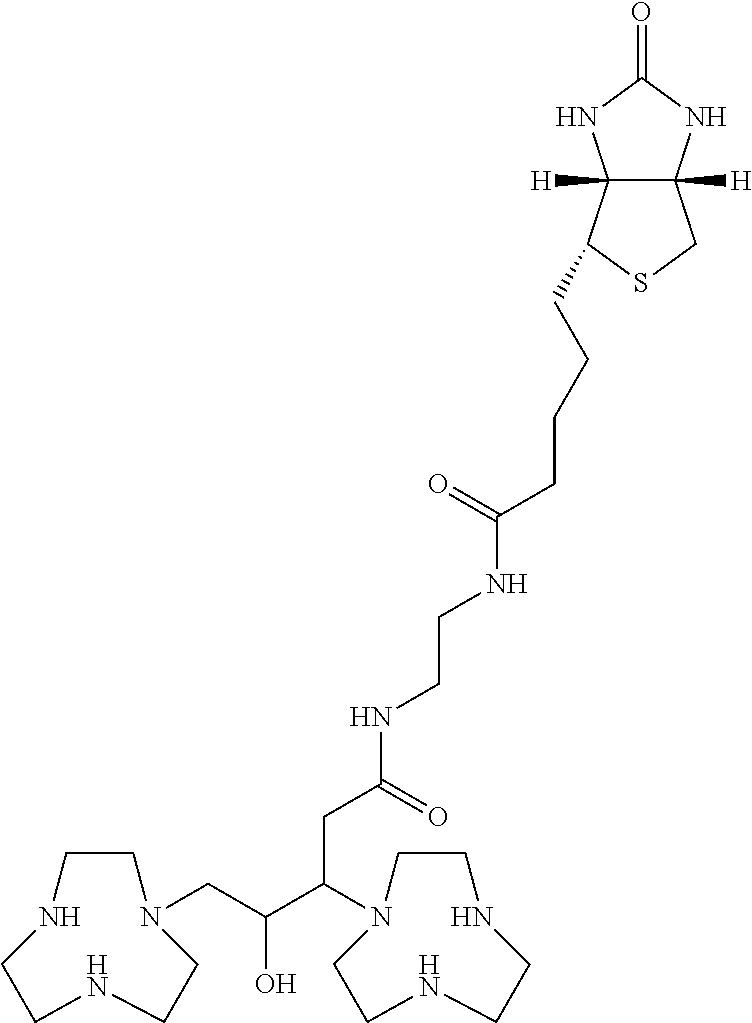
N1(CC(C(CC(=O)NCCNC(=O)CCCCC2C3([H])C([H])(CS2)NC(=O)N3)N2CCNCCNCC2)O)CCNCCNCC1
